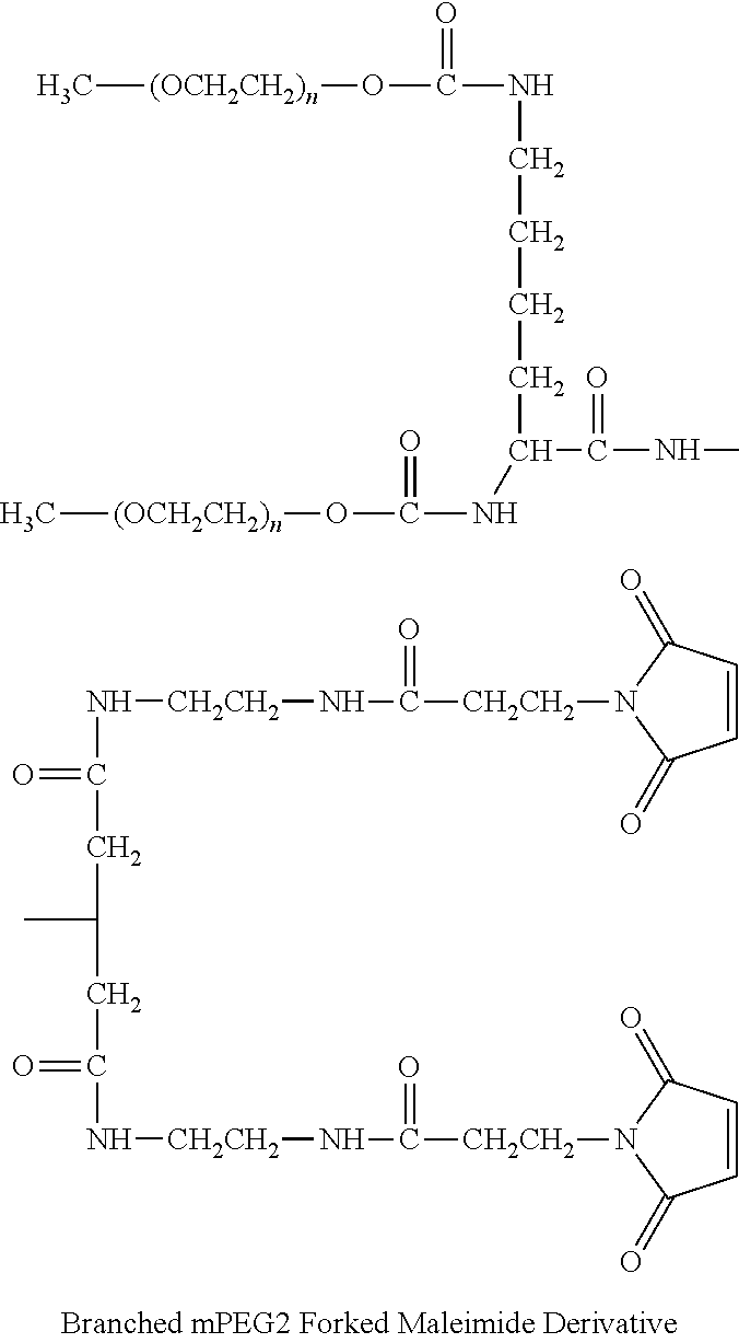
C[(OCH2CH2)n]OC(NC(CCCCNC(O[(OCH2CH2)n]C)=O)C(NC)=O)=O.C1(=O)C=CC(=O)N1[CH2CH2]C(N[CH2CH2]NC(CC(CC(=O)N[CH2CH2]NC([CH2CH2]N1C(=O)C=CC1=O)=O)C)=O)=O
